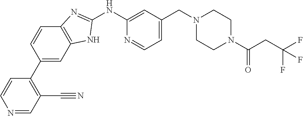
N1=CC(C#N)=C(C2=CC3=C(C=C2)N=C(NC2=CC(CN4CCN(C(CC(F)(F)F)=O)CC4)=CC=N2)N3)C=C1
